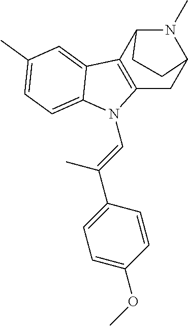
C12=C(C3N(C)C(C1)CC3)C1=CC(C)=CC=C1N2C=C(C)C1=CC=C(OC)C=C1
